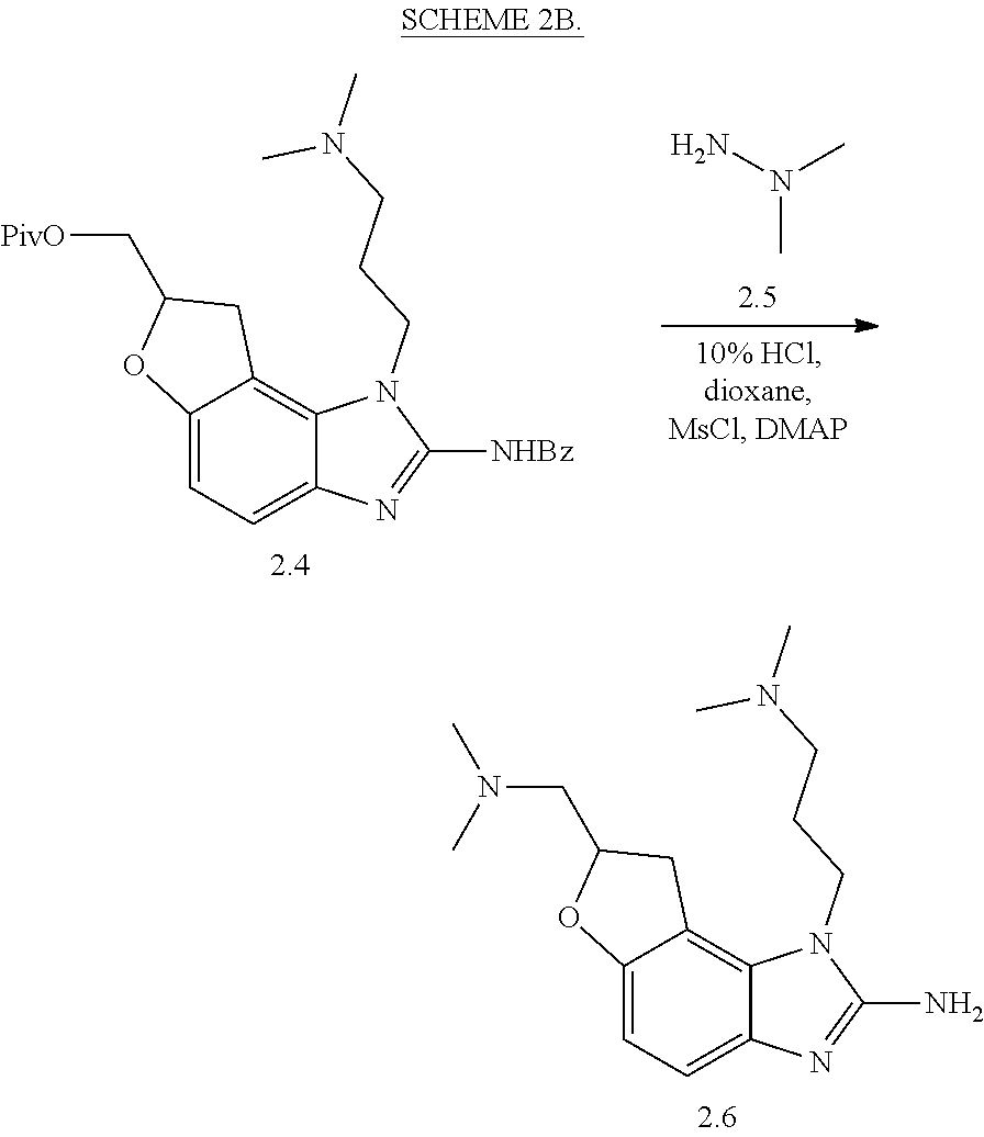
C12=CC=C3C(=C1CC(CN(C)C)O2)N(CCCN(C)C)C(N)=N3.C12=CC=C3C(=C1CC(C[PivO])O2)N(CCCN(C)C)C([NHBz])=N3.N(C)(N)C
